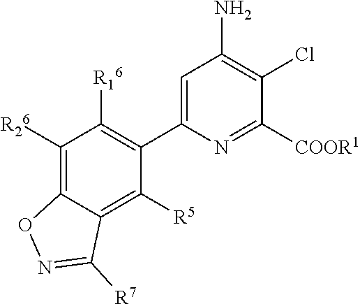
C1=C(C2=C([R16])C([R26])=C3C(=C2[R5])C([R7])=NO3)N=C([COOR1])C(Cl)=C1N
